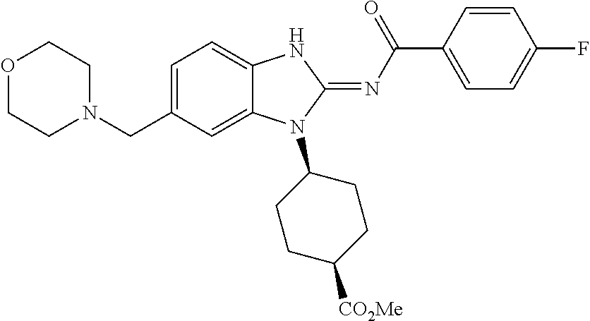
O1CCN(CC2=CC=C3C(=C2)N(C2CCC([CO2Me])CC2)C(=NC(=O)C2=CC=C(F)C=C2)N3)CC1
